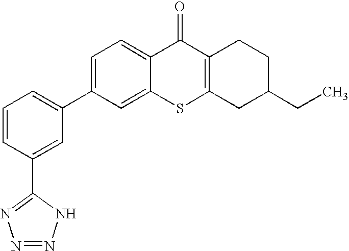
C1=C(C2=CC=CC(C3=NN=NN3)=C2)C=C2C(=C1)C(=O)C1=C(S2)CC(CC)CC1
